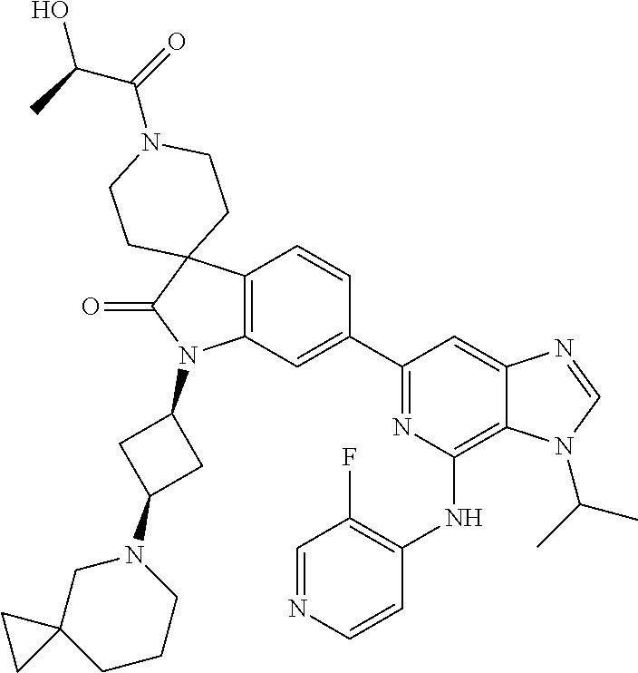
C12=C(C=C(C3=NC(NC4=C(F)C=NC=C4)=C4C(=C3)N=CN4C(C)C)C=C1)N(C1CC(N3CC4(CCC3)CC4)C1)C(=O)C21CCN(C(=O)C(O)C)CC1
